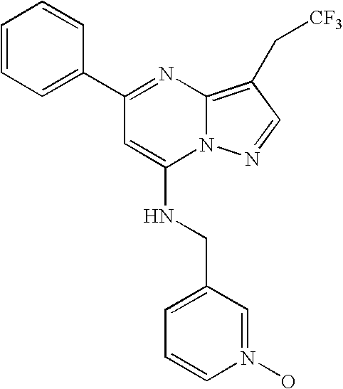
C1(C2=CC=CC=C2)=NC2=C(C[CF3])C=NN2C(NCC2=CC=CN(O)=C2)=C1
